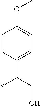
C1=CC(C(CO)*)=CC=C1OC
